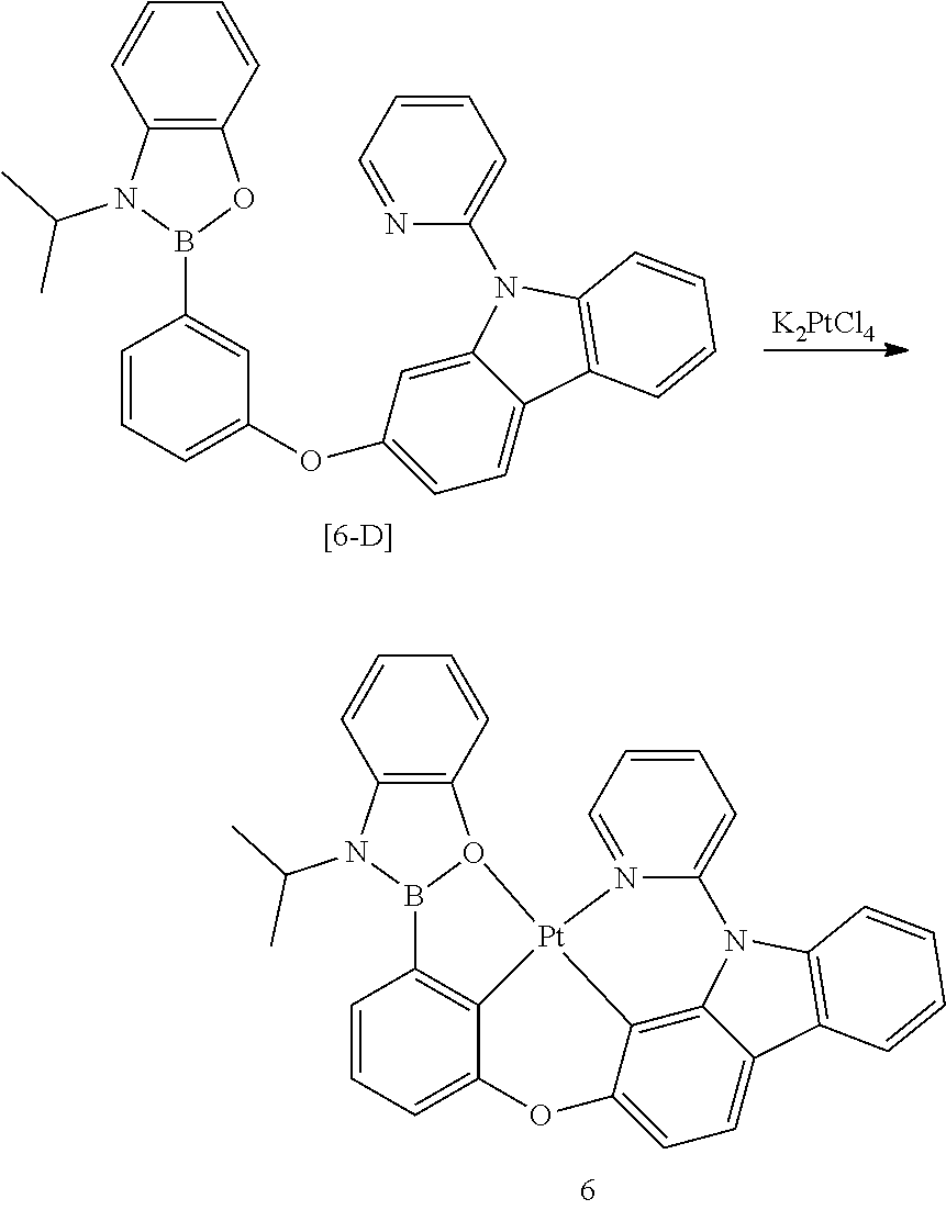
C1=CC=C2C3=C1B1O(C4=C(N1C(C)C)C=CC=C4)[Pt]31C3=C4C(=CC=C3O2)C2=C(N4C3=CC=CC=N31)C=CC=C2.[K2PtCl4].C1=CC=C(OC2=CC=C3C(=C2)N(C2=CC=CC=N2)C2=C3C=CC=C2)C=C1B1OC2=C(N1C(C)C)C=CC=C2
